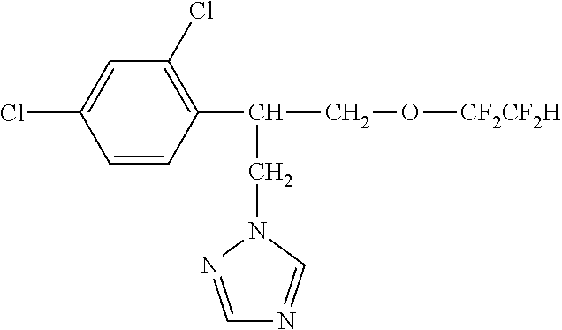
C1=NN(CC(CO[CF2CF2H])C2=C(Cl)C=C(Cl)C=C2)C=N1
